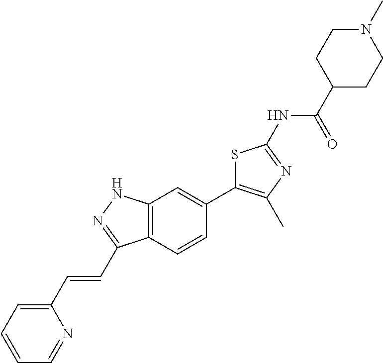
C1C(C(=O)NC2=NC(C)=C(C3=CC4=C(C=C3)C(C=CC3=CC=CC=N3)=NN4)S2)CCN(C)C1
